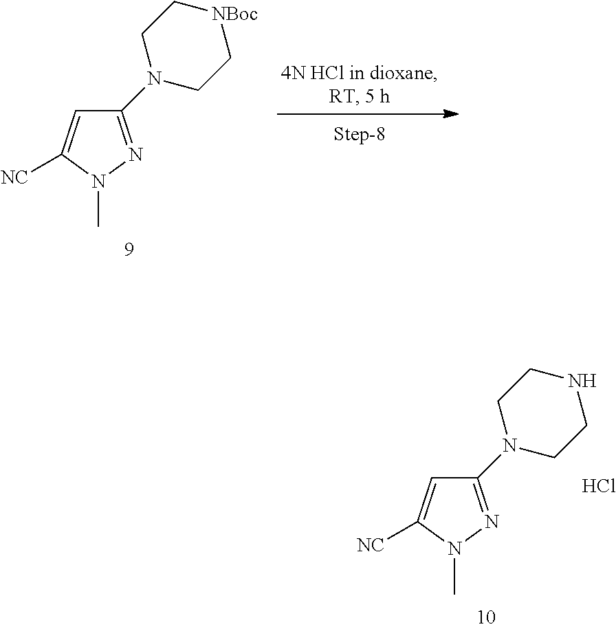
C1(N2CC[NBoc]CC2)=NN(C)C([NC])=C1.Cl.C1(N2CCNCC2)=NN(C)C([NC])=C1
